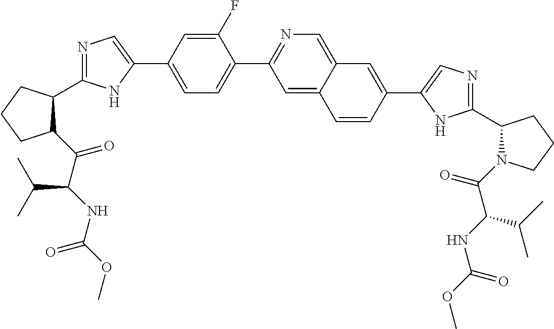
C1(C(C(NC(OC)=O)C(C)C)=O)C(C2=NC=C(C3=CC=C(C4=NC=C5C(=C4)C=CC(C4=CN=C(C6N(C(=O)C(NC(OC)=O)C(C)C)CCC6)N4)=C5)C(F)=C3)N2)CCC1
